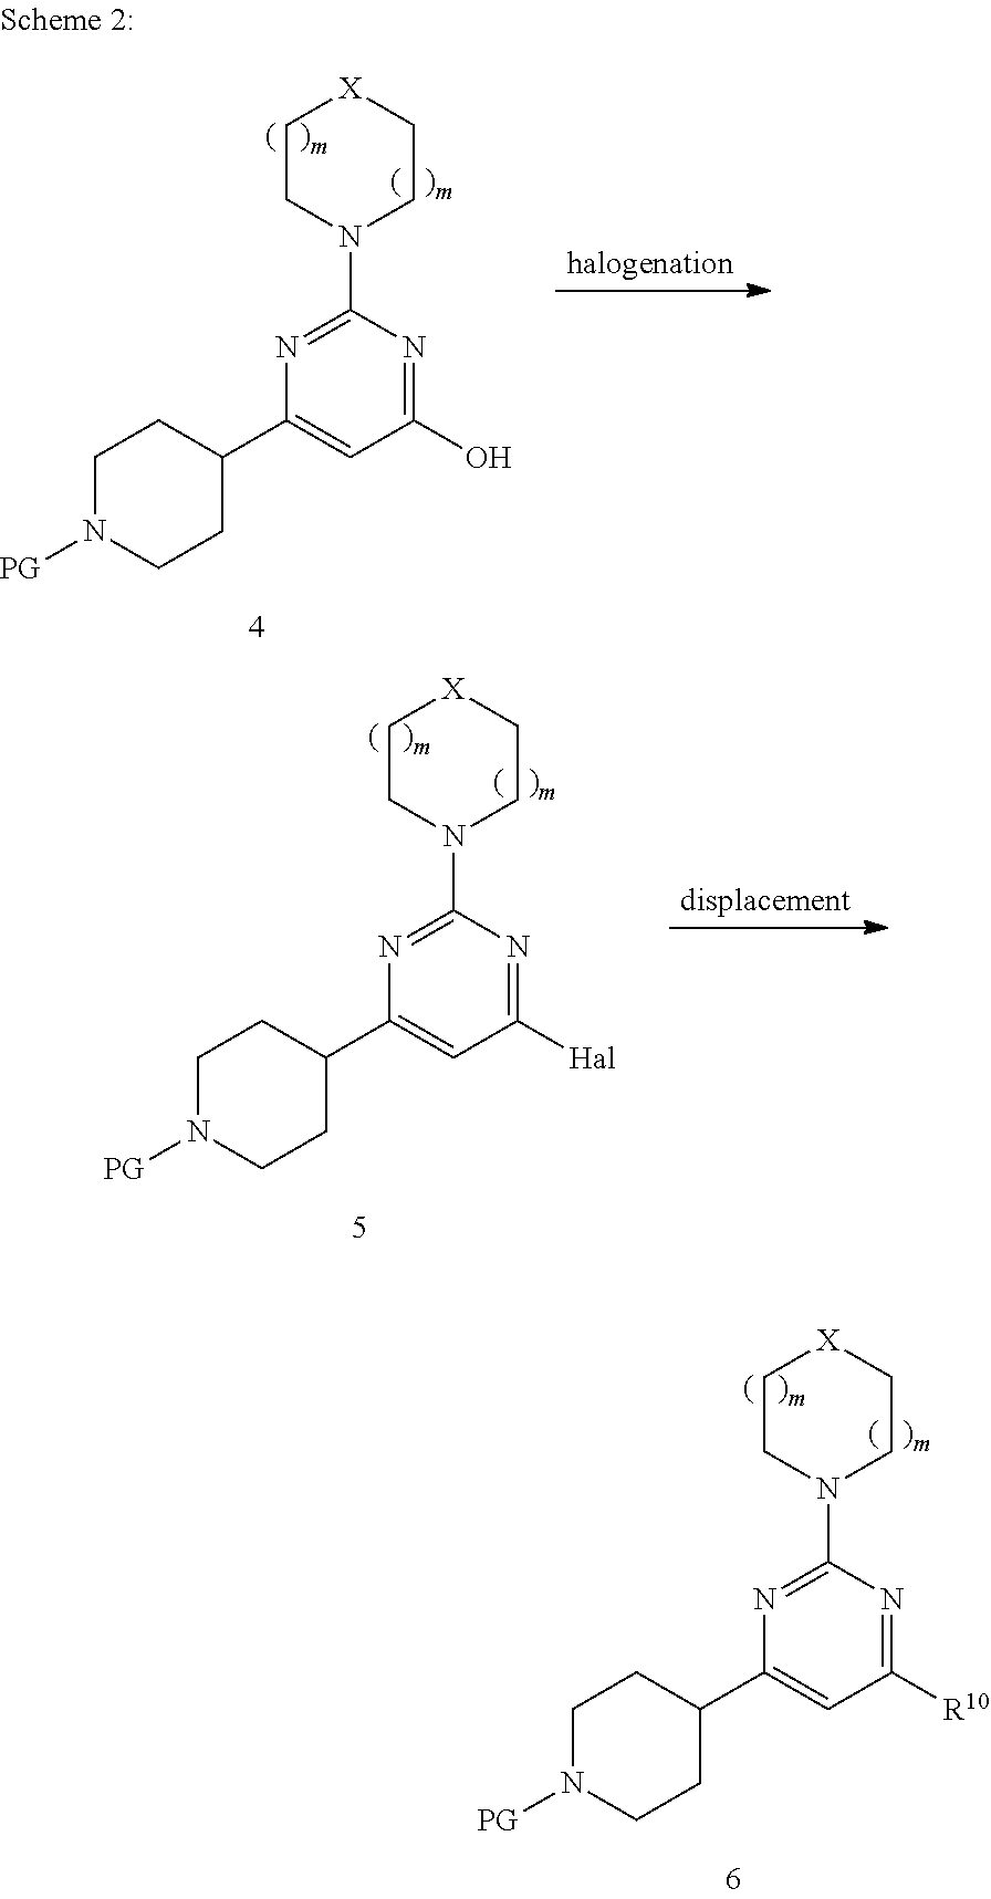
C1CN(C2=NC(C3CCN([PG])CC3)=CC([R10])=N2)CC[X]1.C1CN(C2=NC(C3CCN([PG])CC3)=CC(O)=N2)CC[X]1.C1CN(C2=NC(C3CCN([PG])CC3)=CC([Hal])=N2)CC[X]1
